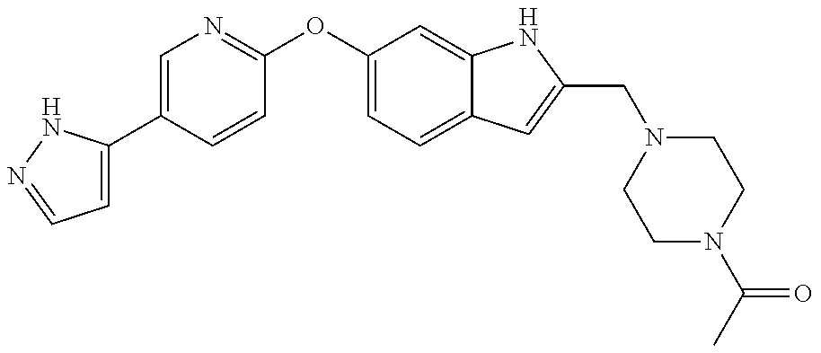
C1=C(C2=CN=C(OC3=CC=C4C(=C3)NC(CN3CCN(C(C)=O)CC3)=C4)C=C2)NN=C1
